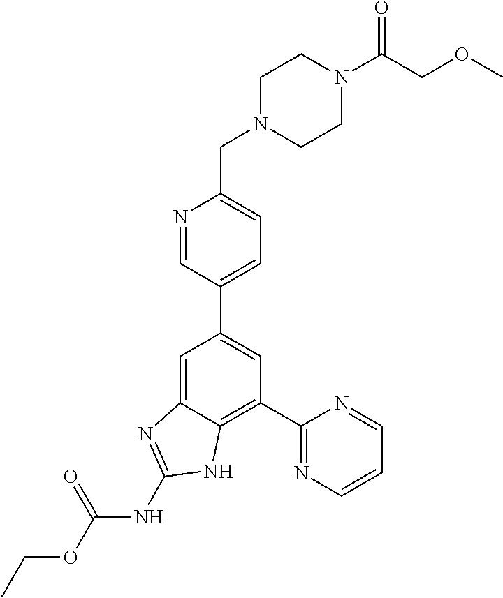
C1(C2=NC=CC=N2)=C2C(=CC(C3=CC=C(CN4CCN(C(COC)=O)CC4)N=C3)=C1)N=C(NC(OCC)=O)N2
